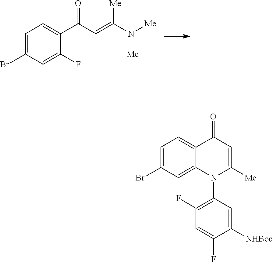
C1=C(Br)C=C(F)C(C(=O)C=C(N([Me])[Me])[Me])=C1.C1=C(Br)C=C2C(=C1)C(=O)C=C([Me])N2C1=C(F)C=C(F)C([NHBoc])=C1
